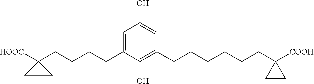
C1(O)=CC(CCCCCCC2([COOH])CC2)=C(O)C(CCCCC2([HOOC])CC2)=C1
